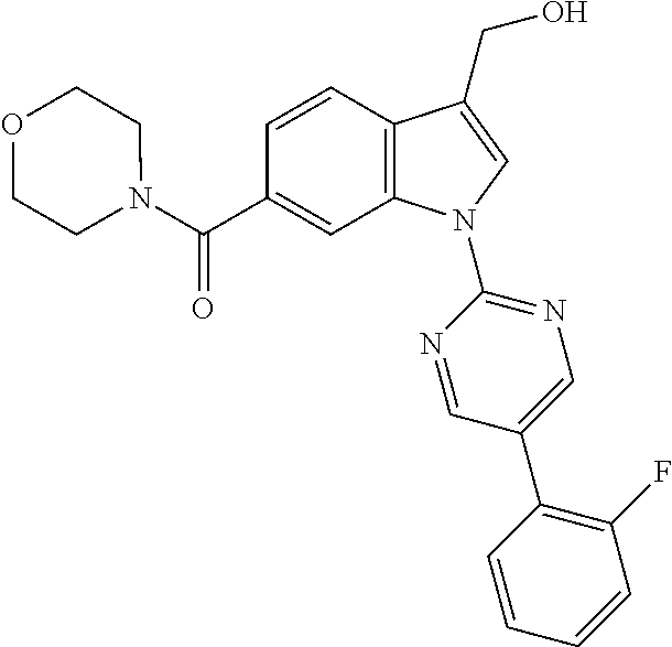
C(C1=CC2=C(C=C1)C(CO)=CN2C1=NC=C(C2=C(F)C=CC=C2)C=N1)(=O)N1CCOCC1
